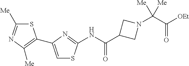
S1C([Me])=NC([Me])=C1C1=CSC(NC(C2CN(C(C([OEt])=O)([Me])[Me])C2)=O)=N1
